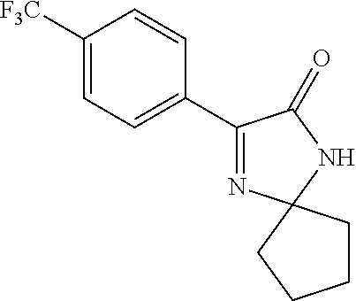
C1([F3C])=CC=C(C2=NC3(NC2=O)CCCC3)C=C1
